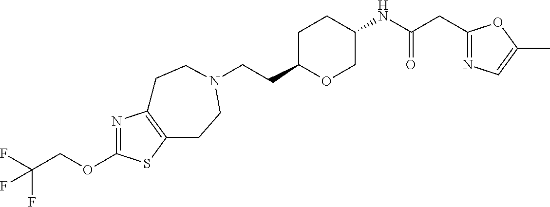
C(CC1OCC(NC(CC2=NC=C(C)O2)=O)CC1)N1CCC2=C(N=C(OCC(F)(F)F)S2)CC1
